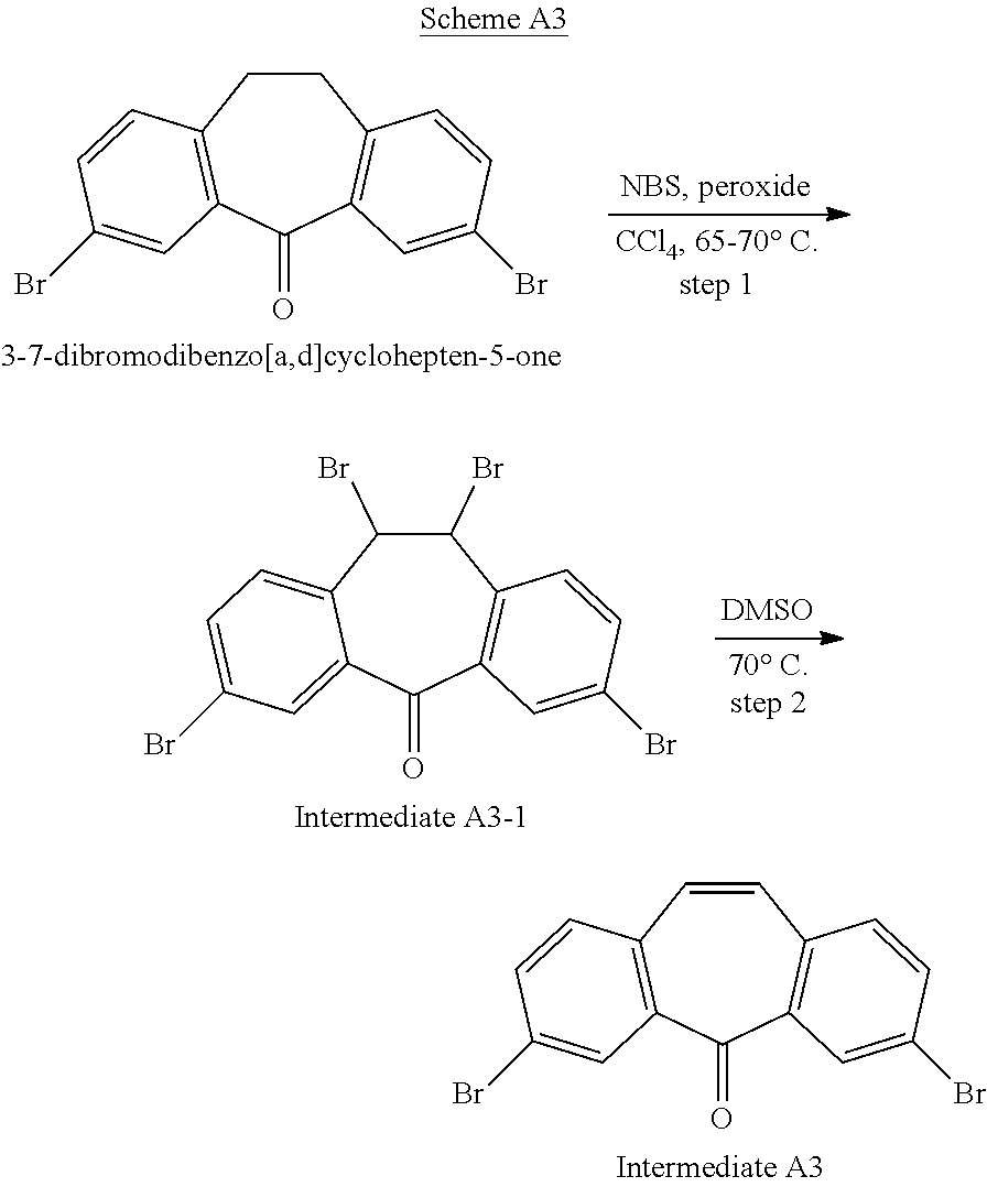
C1CC2=C(C(=O)C3=C1C=CC(Br)=C3)C=C(Br)C=C2.C1(Br)C(Br)C2=CC=C(Br)C=C2C(=O)C2=C1C=CC(Br)=C2.C1=CC2=C(C(=O)C3=C1C=CC(Br)=C3)C=C(Br)C=C2
